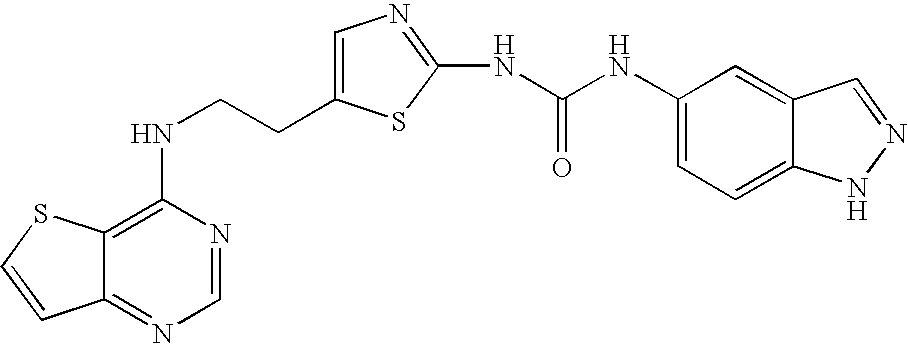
C(CNC1=C2C(=NC=N1)C=CS2)C1=CN=C(NC(=O)NC2=CC=C3C(=C2)C=NN3)S1
